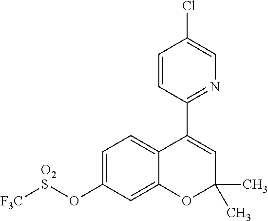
C1=C(O[O2S][F3C])C=C2C(=C1)C(C1=NC=C(Cl)C=C1)=CC(C)(C)O2
